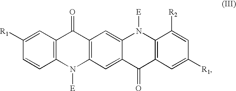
C1([R1])=CC2=C(C=C1)N([E])C1=C(C2=O)C=C2C(=C1)C(=O)C1=C(N2[E])C([R2])=CC([R1])=C1
